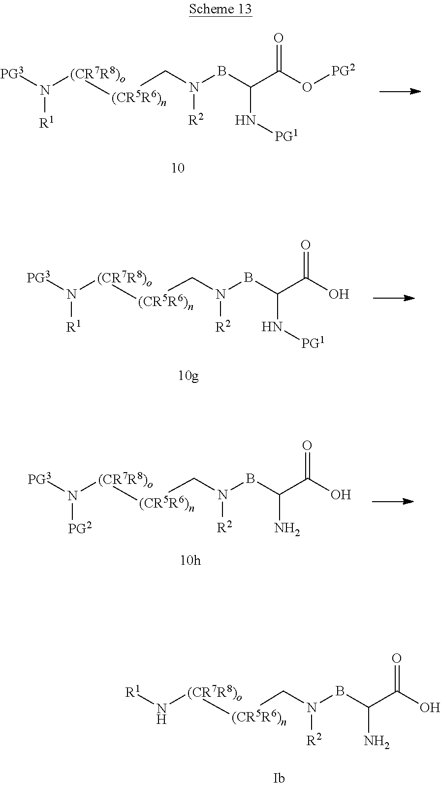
[R1]N[(CR7R8)o][(CR5R6)n]CN([R2])BC(N)C(O)=O.[PG3]N([(CR7R8)o][(CR5R6)n]CN([R2])BC(N[PG1])C(O[PG2])=O)[R1].[PG3]N([(CR7R8)o][(CR5R6)n]CN([R2])BC(N)C(O)=O)[PG2].[PG3]N([(CR7R8)o][(CR5R6)n]CN([R2])BC(N[PG1])C(O)=O)[R1]
